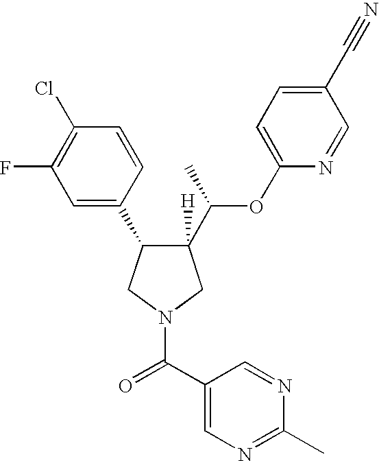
C1([H])(C(C)OC2=CC=C(C#N)C=N2)C(C2=CC(F)=C(Cl)C=C2)CN(C(C2=CN=C(C)N=C2)=O)C1
